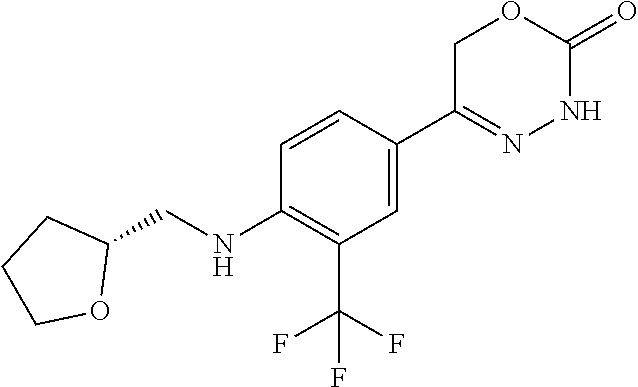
C1C(C2=CC(C(F)(F)F)=C(NCC3CCCO3)C=C2)=NNC(=O)O1
